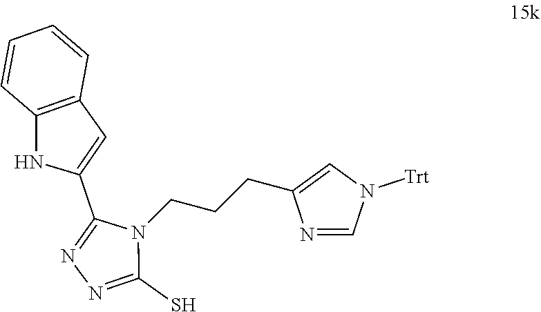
N1=CN([Trt])C=C1CCCN1C(C2=CC3=C(N2)C=CC=C3)=NN=C1S
